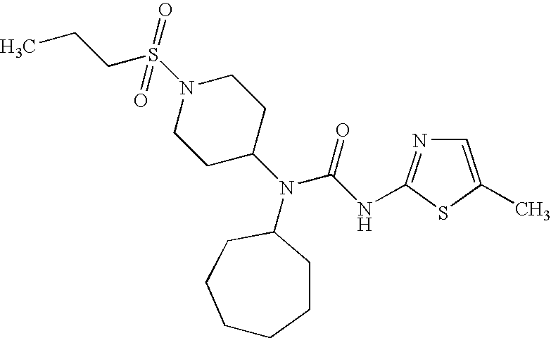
C1=C(C)SC(NC(N(C2CCCCCC2)C2CCN(S(CCC)(=O)=O)CC2)=O)=N1
